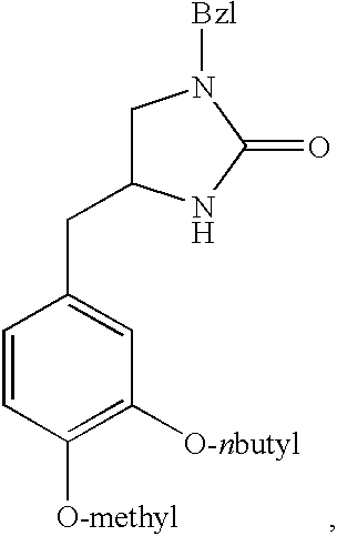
C1=CC([O-methyl])=C([O-nbutyl])C=C1CC1CN([Bzl])C(=O)N1
